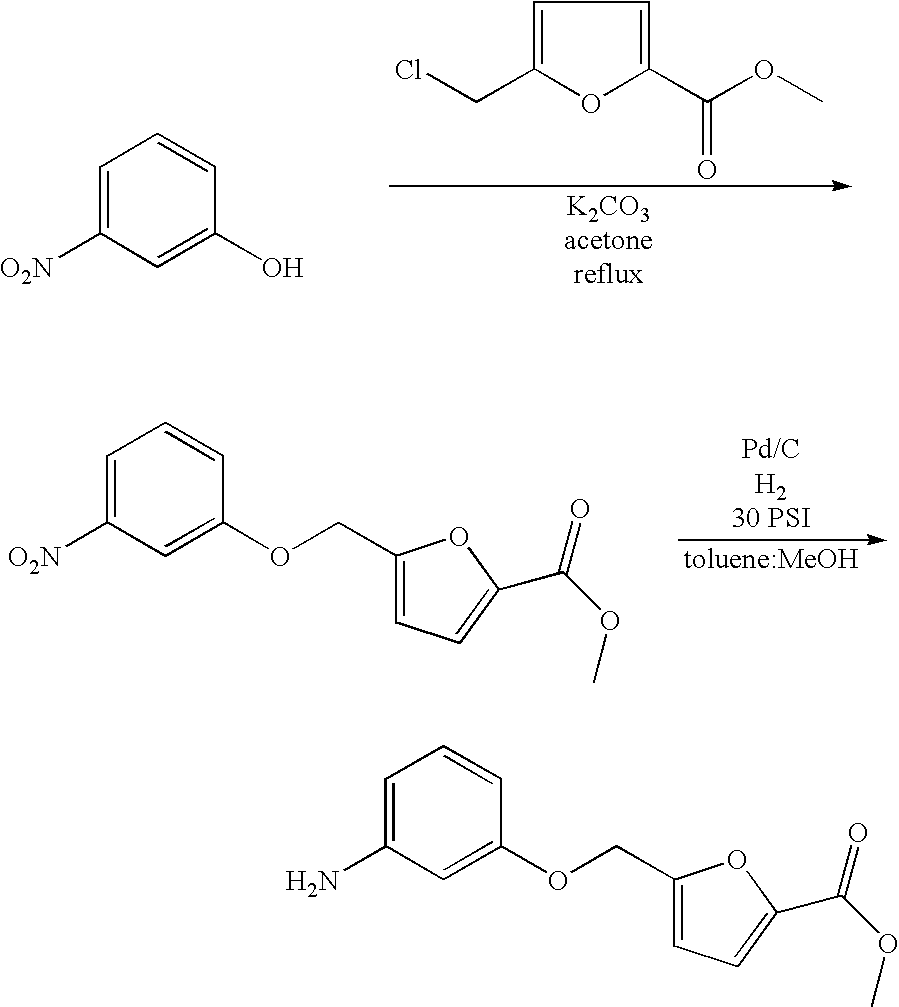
C1=C(N)C=C(OCC2=CC=C(C(=O)OC)O2)C=C1.C1=C([O2N])C=C(O)C=C1.C1=C(CCl)OC(C(OC)=O)=C1.C1=C([O2N])C=C(OCC2=CC=C(C(=O)OC)O2)C=C1
